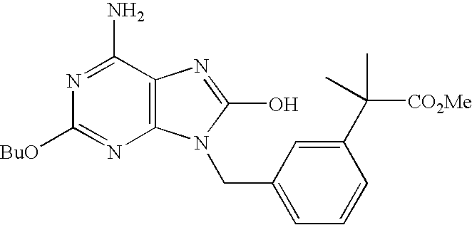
C12=C(C(N)=NC([BuO])=N1)N=C(O)N2CC1=CC=CC(C([CO2Me])(C)C)=C1
